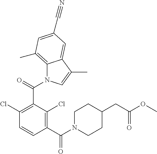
C1(C(N2CCC(CC(OC)=O)CC2)=O)=C(Cl)C(C(N2C3=C(C)C=C(C#N)C=C3C(C)=C2)=O)=C(Cl)C=C1
